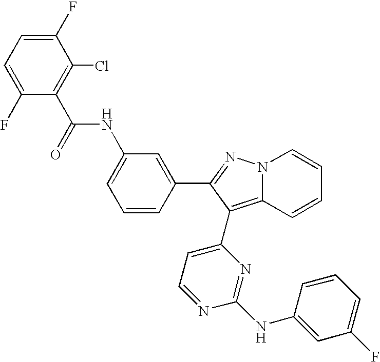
C1=C(F)C(Cl)=C(C(=O)NC2=CC=CC(C3=NN4C(=C3C3=CC=NC(NC5=CC(F)=CC=C5)=N3)C=CC=C4)=C2)C(F)=C1
